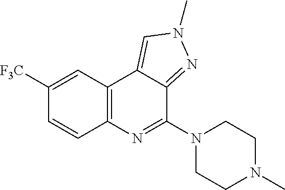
C1([F3C])=CC2=C(C=C1)N=C(N1CCN(C)CC1)C1=NN(C)C=C21
